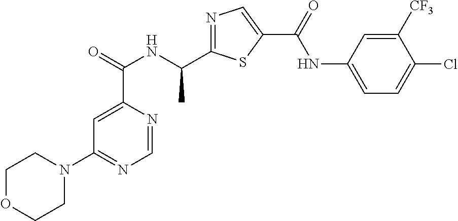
C1=NC(C(=O)NC(C2=NC=C(C(=O)NC3=CC=C(Cl)C([CF3])=C3)S2)C)=CC(N2CCOCC2)=N1
